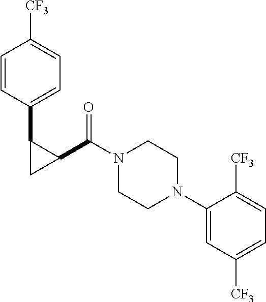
C1=CC(C2C(C(N3CCN(C4=CC([CF3])=CC=C4[CF3])CC3)=O)C2)=CC=C1[CF3]
